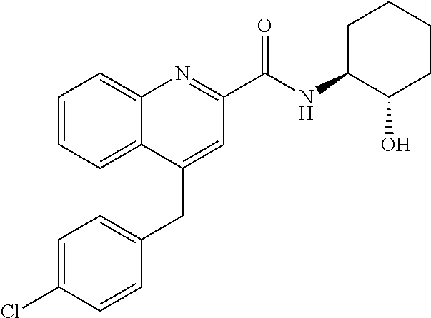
C1=C(Cl)C=CC(CC2=CC(C(NC3C(O)CCCC3)=O)=NC3=CC=CC=C23)=C1
